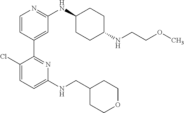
C1=CC(C2=NC(NCC3CCOCC3)=CC=C2Cl)=CC(NC2CCC(NCCOC)CC2)=N1
